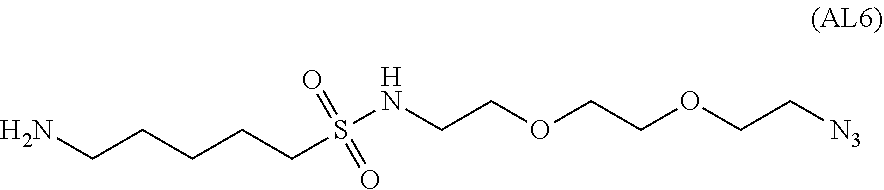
C(CCCCS(NCCOCCOCC[N3])(=O)=O)N
